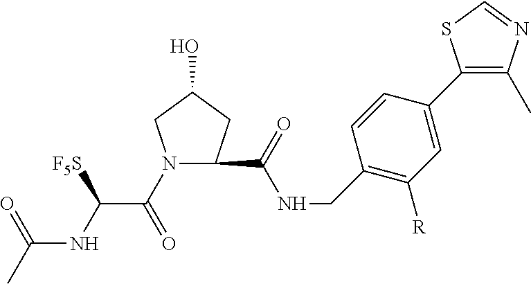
N1(C(C(NC(C)=O)[F5S])=O)CC(O)CC1C(NCC1=C([R])C=C(C2=C(C)N=CS2)C=C1)=O
